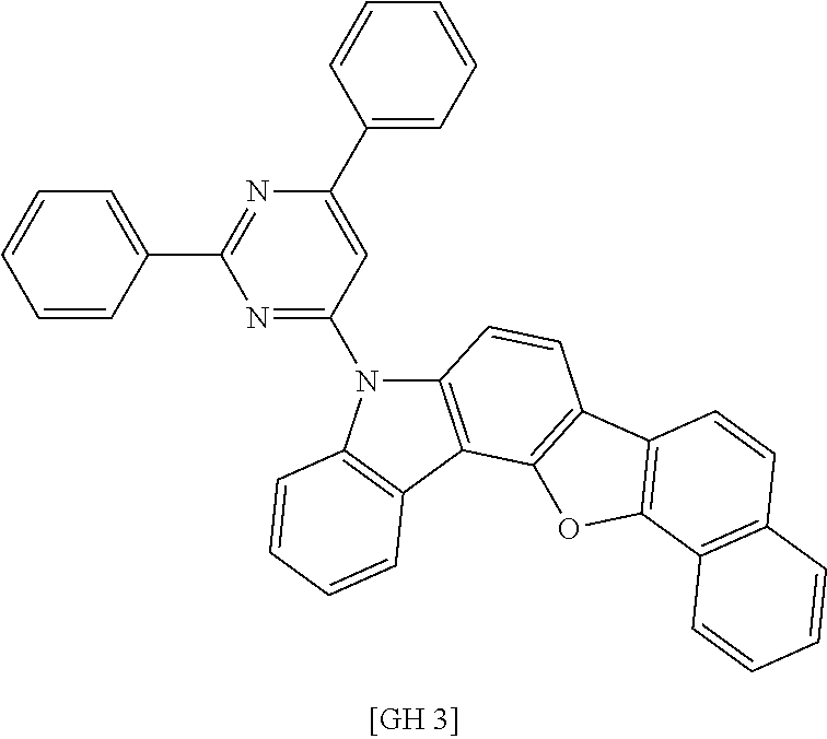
N1=C(N2C3=C(C4=C2C=CC=C4)C2=C(C=C3)C3=C(O2)C2=C(C=C3)C=CC=C2)C=C(C2=CC=CC=C2)N=C1C1=CC=CC=C1
